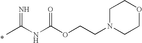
CC(NC(OCCN1CCOCC1)=O)=N
